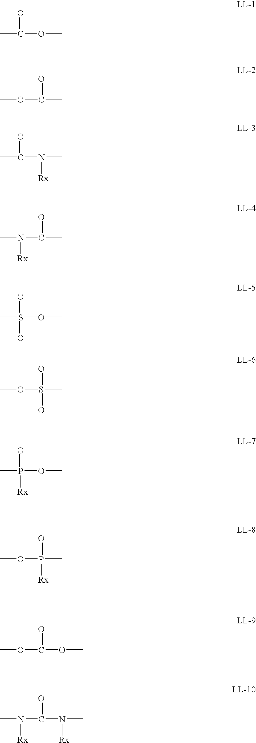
CC(OC)=O.COC(C)=O.CC(N(C)[Rx])=O.CN(C(C)=O)[Rx].CS(OC)(=O)=O.COS(C)(=O)=O.CP(OC)(=O)[Rx].COP(C)(=O)[Rx].COC(OC)=O.CN(C(N(C)[Rx])=O)[Rx]
